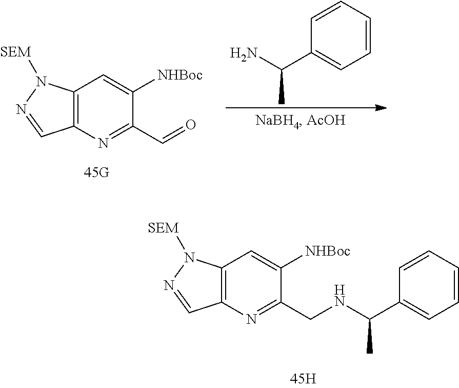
C12=C(N=C(C=O)C([NHBoc])=C1)C=NN2[SEM].C1(C(N)C)=CC=CC=C1.C12=C(N=C(CNC(C3=CC=CC=C3)C)C([NHBoc])=C1)C=NN2[SEM]
